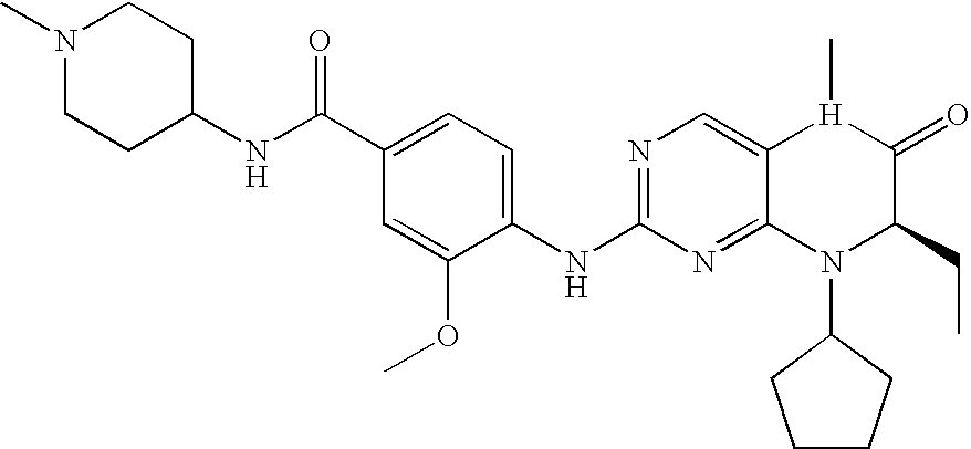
N1(C)CCC(NC(C2=CC=C(NC3=NC=C4C(=N3)N(C3CCCC3)C(CC)C(=O)[H]4C)C(OC)=C2)=O)CC1
